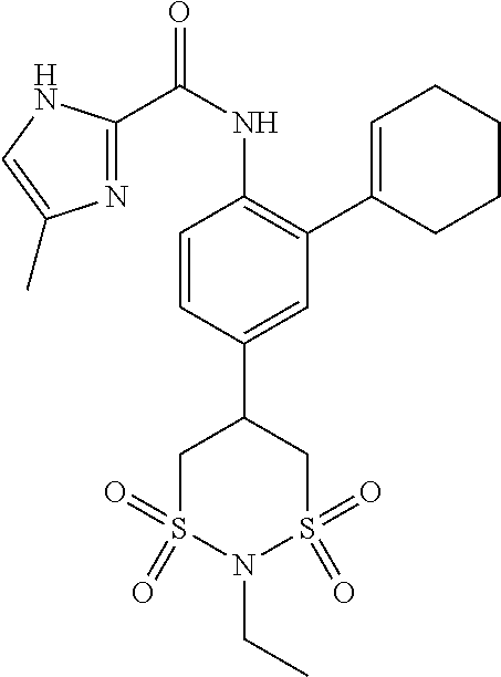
C1=CC(C2CS(=O)(=O)N(CC)S(=O)(=O)C2)=CC(C2=CCCCC2)=C1NC(C1=NC(C)=CN1)=O
